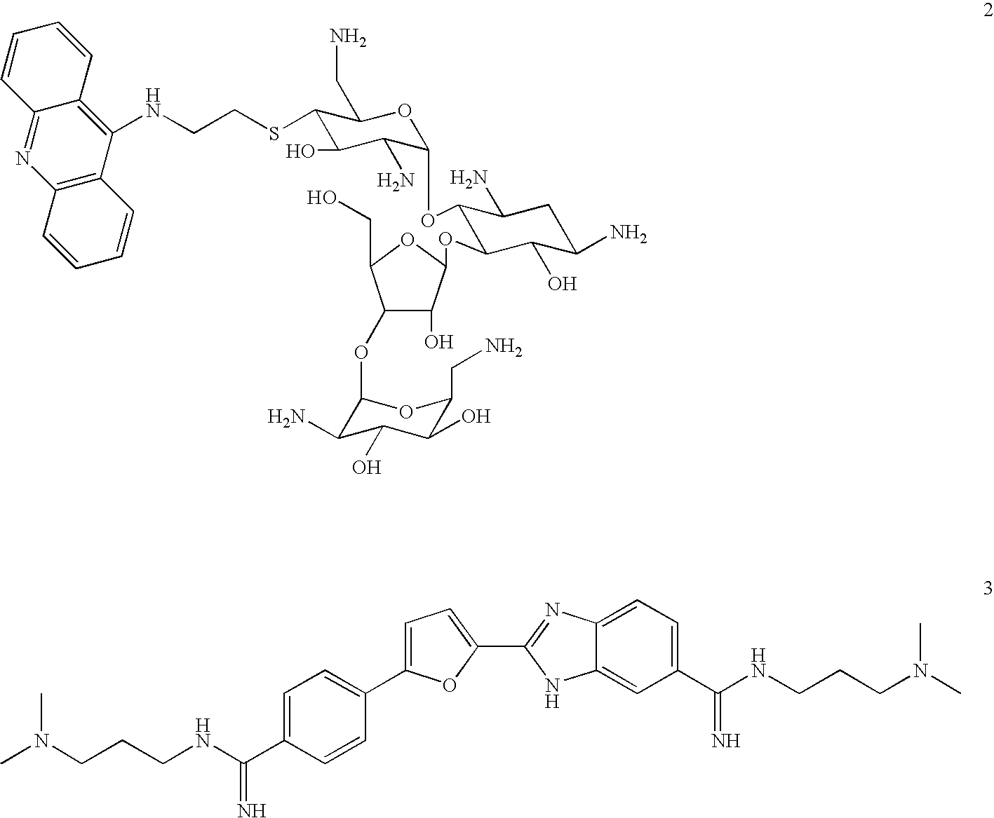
CN(CCCNC(C1=CC=C(C2=CC=C(C3=NC4=CC=C(C(=N)NCCCN(C)C)C=C4N3)O2)C=C1)=N)C.C1(OC2C(N)C(O)C(O)C(CN)O2)C(O)C(OC2C(OC3C(N)C(O)C(SCCNC4=C5C(=NC6=C4C=CC=C6)C=CC=C5)C(CN)O3)C(N)CC(N)C2O)OC1CO
